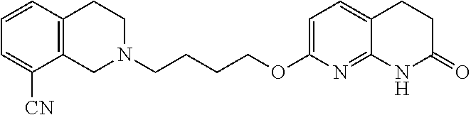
C1N(CCCCOC2=CC=C3C(=N2)NC(=O)CC3)CCC2=C1C([CN])=CC=C2
